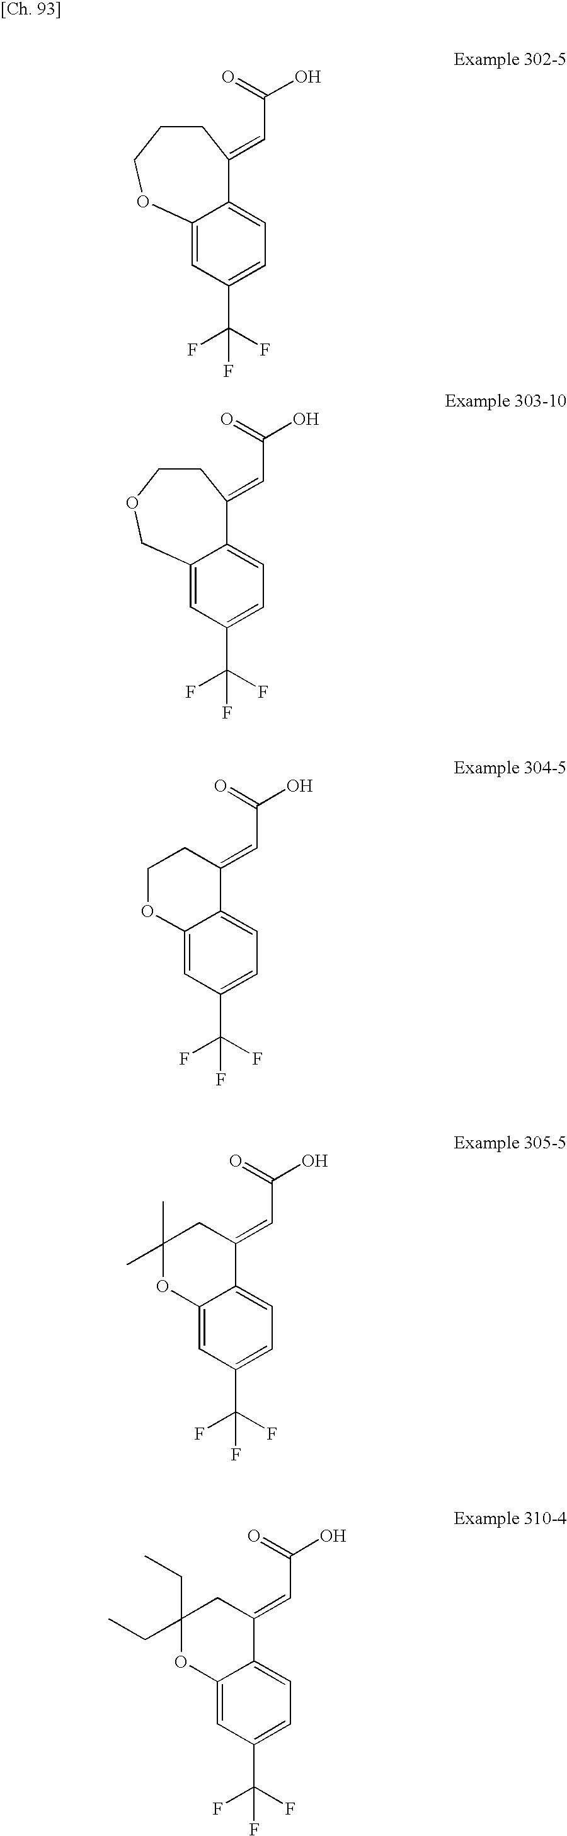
C(O)(=O)C=C1C2=CC=C(C(F)(F)F)C=C2OCCC1.C(O)(=O)C=C1C2=CC=C(C(F)(F)F)C=C2COCC1.C(O)(=O)C=C1C2=CC=C(C(F)(F)F)C=C2OCC1.C(O)(=O)C=C1C2=CC=C(C(F)(F)F)C=C2OC(C)(C)C1.C(O)(=O)C=C1C2=CC=C(C(F)(F)F)C=C2OC(CC)(CC)C1
